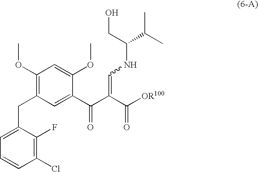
C1(OC)=C(CC2=CC=CC(Cl)=C2F)C=C(C(C(C([OR100])=O)=CNC(C(C)C)CO)=O)C(OC)=C1
